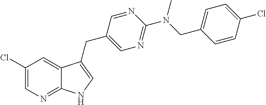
C1(Cl)=CN=C2C(=C1)C(CC1=CN=C(N(CC3=CC=C(Cl)C=C3)C)N=C1)=CN2
